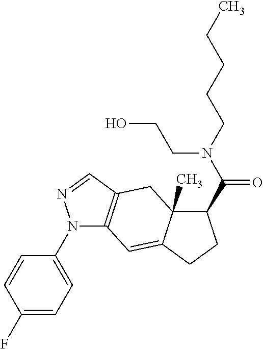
N1(C2=CC=C(F)C=C2)C2=C(C=N1)CC1(C)C(=C2)CCC1C(N(CCCCC)CCO)=O
